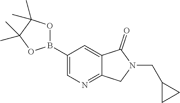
C1(B2OC(C)(C)C(C)(C)O2)=CN=C2C(=C1)C(=O)N(CC1CC1)C2
